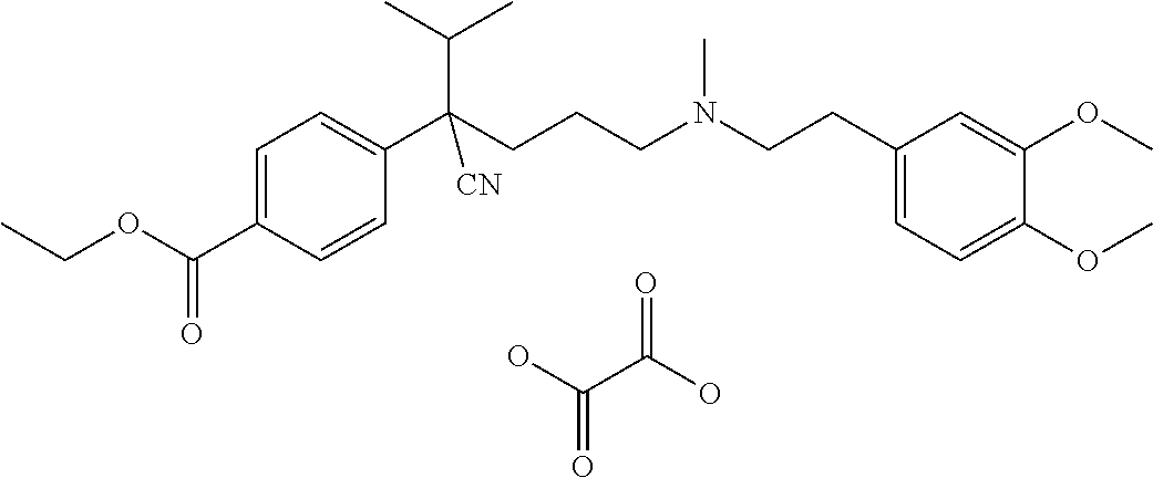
C1=C(C(=O)OCC)C=CC(C(CCCN(CCC2=CC=C(OC)C(OC)=C2)C)(C(C)C)[CN])=C1.OC(C(O)=O)=O
